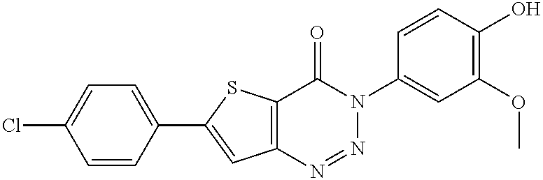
C12=C(SC(C3=CC=C(Cl)C=C3)=C1)C(=O)N(C1=CC(OC)=C(O)C=C1)N=N2
